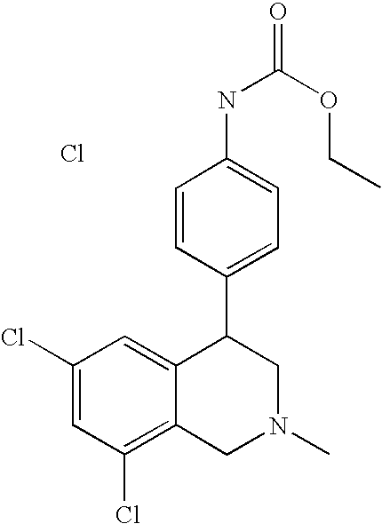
C1(Cl)=C2C(=CC(Cl)=C1)C(C1=CC=C(NC(OCC)=O)C=C1)CN(C)C2.Cl
